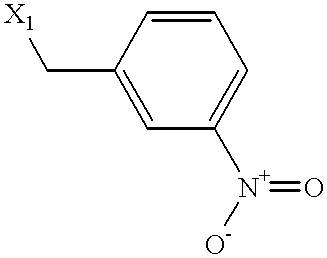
C1(C[X1])=CC([N+](=O)[O-])=CC=C1
